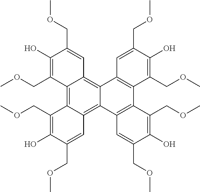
C12=C3C(=C4C(=C1C=C(COC)C(O)=C2COC)C1=C(C2=C4C=C(COC)C(O)=C2COC)C(COC)=C(O)C(COC)=C1)C=C(COC)C(O)=C3COC
